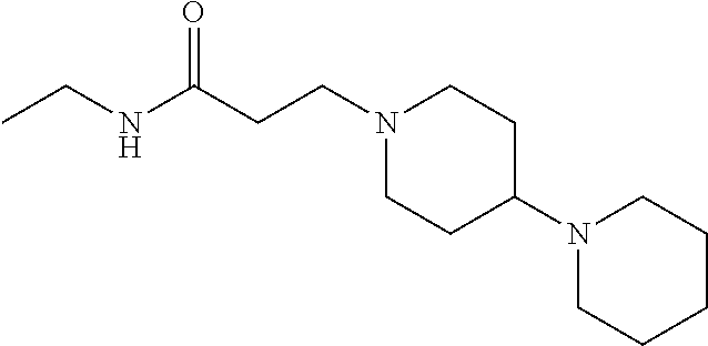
CCNC(CCN1CCC(N2CCCCC2)CC1)=O
